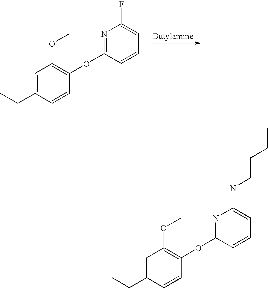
C1=C(CC)C=CC(OC2=NC(F)=CC=C2)=C1OC.C1=C(CC)C=CC(OC2=NC(NCCCC)=CC=C2)=C1OC
